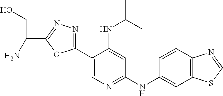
C1(C2=NN=C(C(N)CO)O2)=CN=C(NC2=CC3=C(C=C2)N=CS3)C=C1NC(C)C
